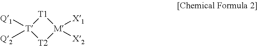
[T]1([Q1])([Q2])[T2][M]([X1])([X2])[T1]1
